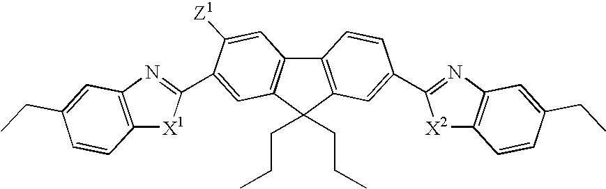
C12=C(C(CCC)(CCC)C3=C1C=C([Z1])C(C1=NC4=C([X1]1)C=CC(CC)=C4)=C3)C=C(C1=NC3=C([X2]1)C=CC(CC)=C3)C=C2
